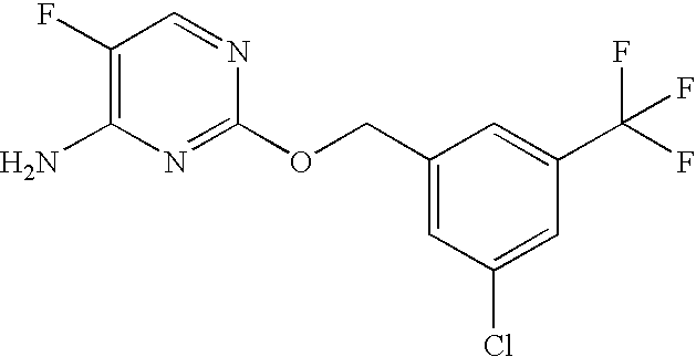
C1(F)=C(N)N=C(OCC2=CC(Cl)=CC(C(F)(F)F)=C2)N=C1
